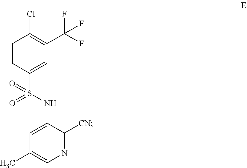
N1=C([CN])C(NS(C2=CC(C(F)(F)F)=C(Cl)C=C2)(=O)=O)=CC(C)=C1
